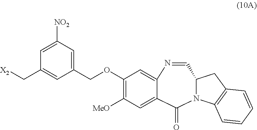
C1=NC2=CC(OCC3=CC([NO2])=CC(C[X2])=C3)=C([MeO])C=C2C(=O)N2C1CC1=C2C=CC=C1
